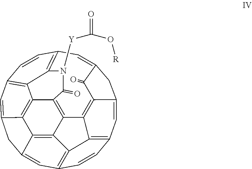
C12=C3C4=C5C(=C1)CC1=CC6=C7C(=C15)C1=C4C4=C5C(=CC(=C43)C=C2)CC(=CC(=C7N([Y]C(=O)O[R])C1=O)C=C6)C5=O
